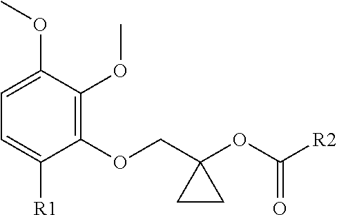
C1=C([R1])C(OCC2(OC([R2])=O)CC2)=C(OC)C(OC)=C1
